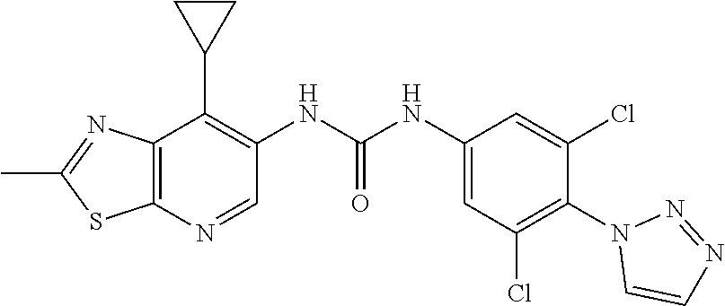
C12=C(N=CC(NC(NC3=CC(Cl)=C(N4C=CN=N4)C(Cl)=C3)=O)=C1C1CC1)SC(C)=N2
